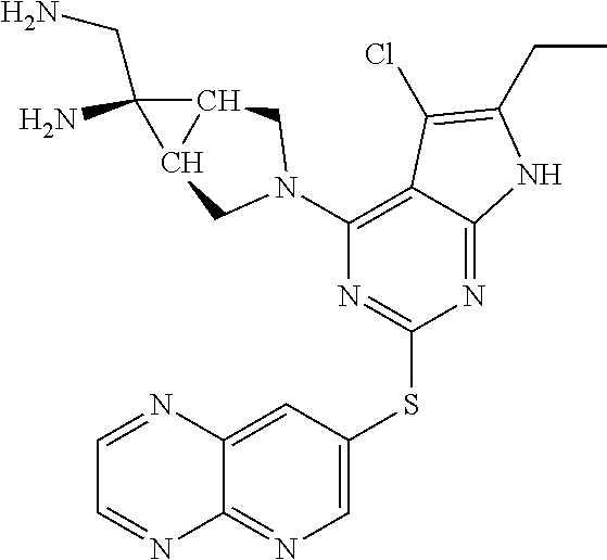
C1(N2CC3C(C3(CN)N)C2)=C2C(=NC(SC3=CN=C4C(=C3)N=CC=N4)=N1)NC(CC)=C2Cl
